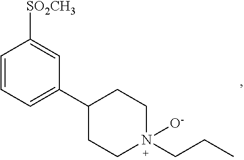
C1=CC=C(C2CCN(CCC)([O-])CC2)C=C1[SO2CH3]
